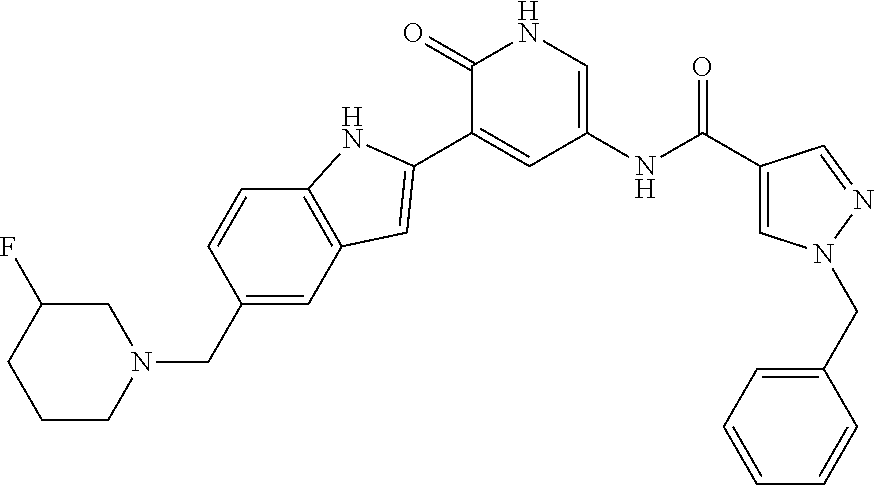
C1(C(NC2=CNC(=O)C(C3=CC4=C(C=CC(CN5CC(F)CCC5)=C4)N3)=C2)=O)=CN(CC2=CC=CC=C2)N=C1
